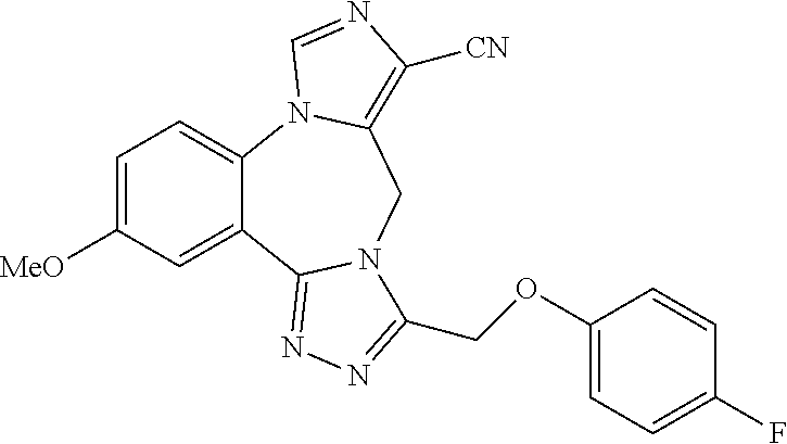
C12=CC=C([MeO])C=C1C1=NN=C(COC3=CC=C(F)C=C3)N1CC1=C([CN])N=CN21
